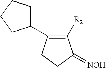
C1([R2])=C(C2CCCC2)CCC1=[NOH]
